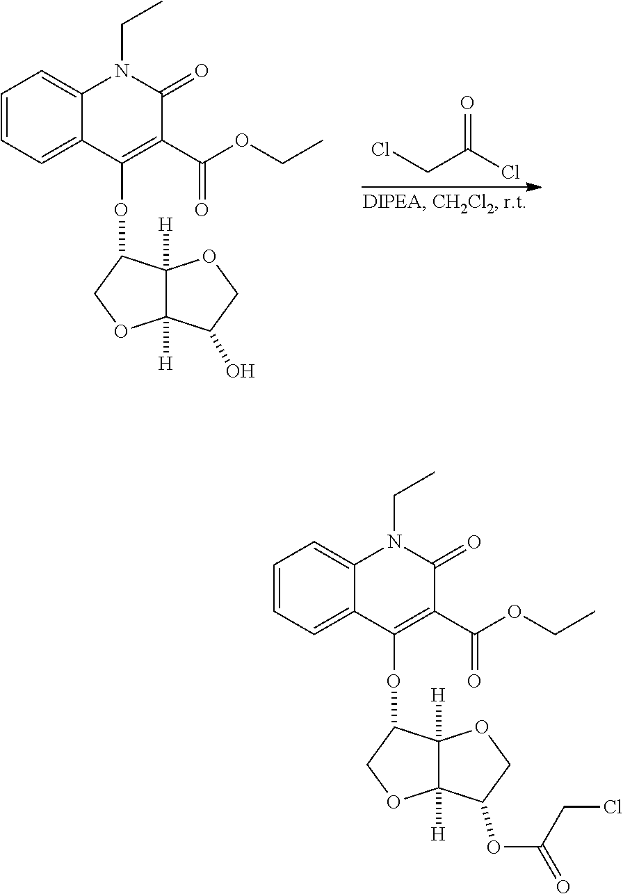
C1=CC=C2C(=C1)N(CC)C(=O)C(C(OCC)=O)=C2OC1C2([H])C([H])(OC1)C(O)CO2.C(C(Cl)=O)Cl.C1=CC=C2C(=C1)N(CC)C(=O)C(C(OCC)=O)=C2OC1C2([H])C([H])(OC1)C(OC(=O)CCl)CO2
